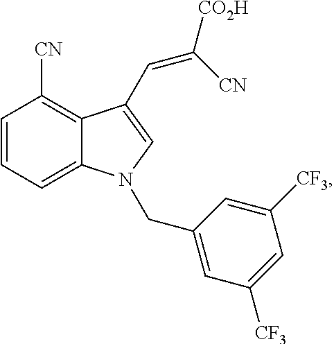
C1=CC=C2C(=C1[CN])C(C=C([CO2H])[CN])=CN2CC1=CC([CF3])=CC([CF3])=C1
